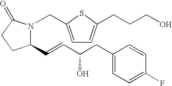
C1(C=CC(CC2=CC=C(F)C=C2)O)N(CC2=CC=C(CCCO)S2)C(=O)CC1
